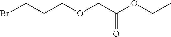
BrCCCOCC(OCC)=O
